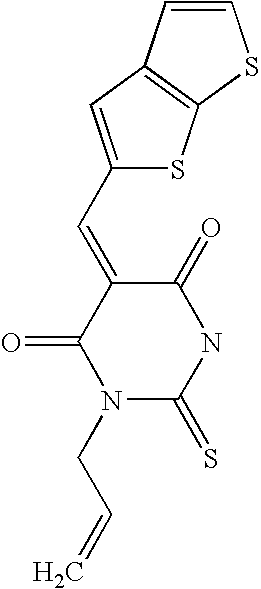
O=C1C(=CC2=CC3=C(S2)SC=C3)C(=O)N(CC=C)C(=S)N1
